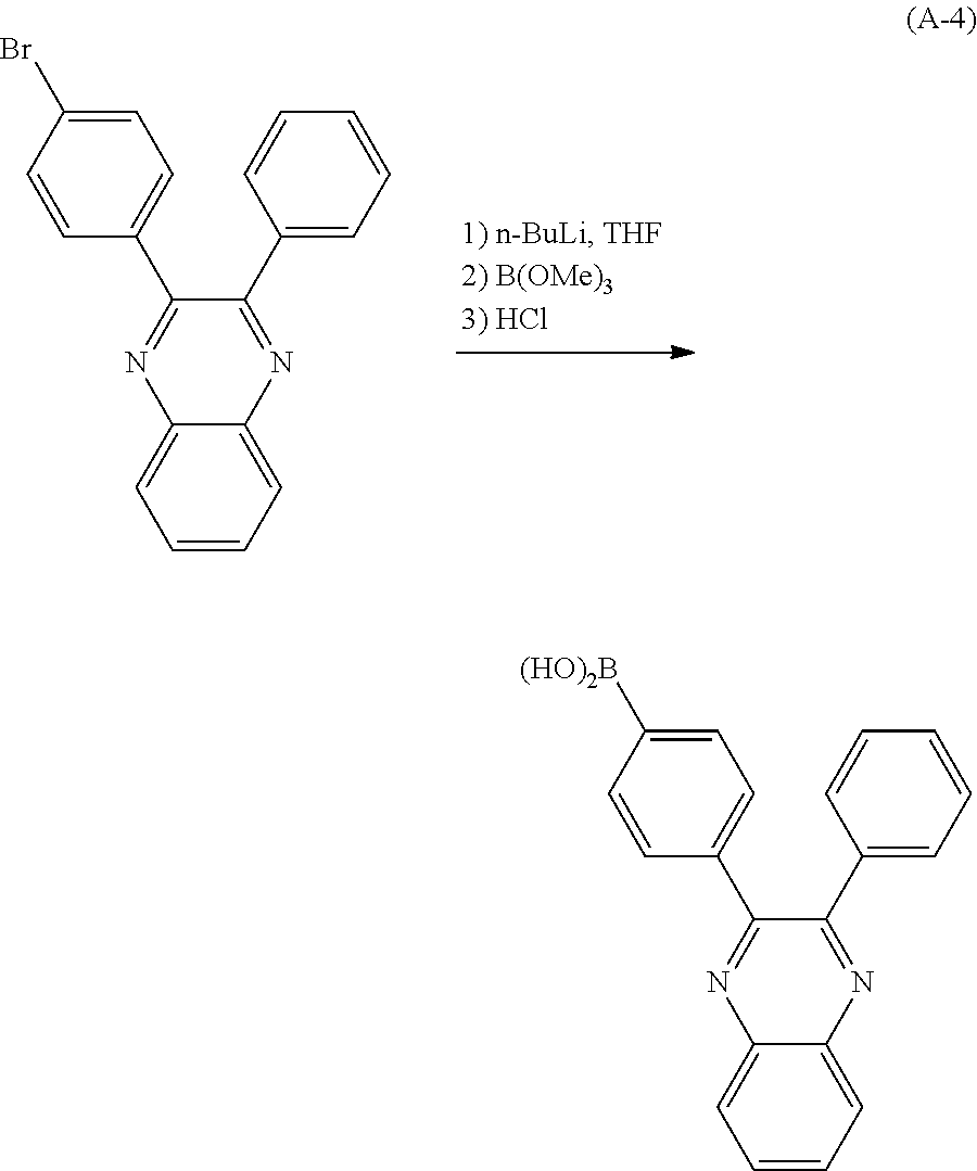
C1=C(Br)C=CC(C2=NC3=CC=CC=C3N=C2C2=CC=CC=C2)=C1.C1=C([(HO)2B])C=CC(C2=NC3=CC=CC=C3N=C2C2=CC=CC=C2)=C1
